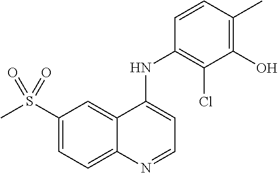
S(C1=CC=C2C(=C1)C(NC1=C(Cl)C(O)=C(C)C=C1)=CC=N2)(C)(=O)=O
